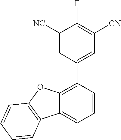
C1([NC])=CC(C2=C3C(=CC=C2)C2=C(O3)C=CC=C2)=CC([CN])=C1F
